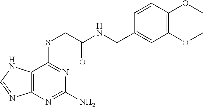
N(C(=O)CSC1=NC(N)=NC2=C1NC=N2)CC1=CC(OC)=C(OC)C=C1
